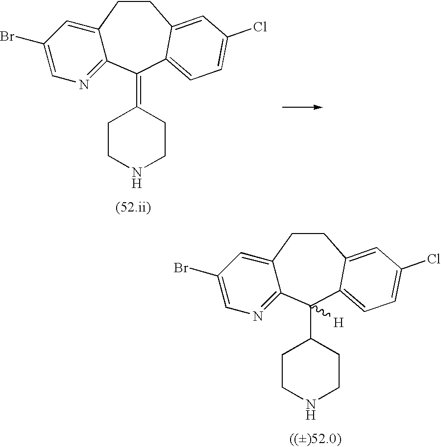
C12=CC(Br)=CN=C1C(=C1CCNCC1)C1=CC=C(Cl)C=C1CC2.C12=CC(Br)=CN=C1C(C1CCNCC1)([H])C1=CC=C(Cl)C=C1CC2
